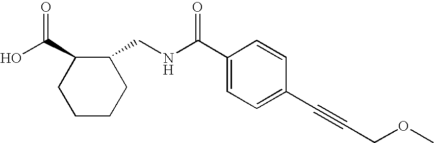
C1CCC(CNC(C2=CC=C(C#CCOC)C=C2)=O)C(C(O)=O)C1
